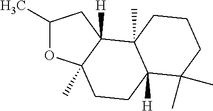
C1(C)OC2(C)C([H])(C1)C1(C)C([H])(CC2)C(C)(C)CCC1
